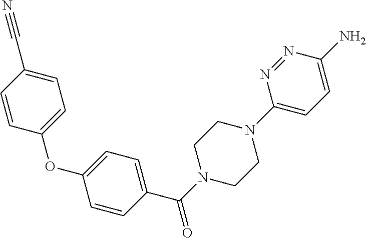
C1=CC(C#N)=CC=C1OC1=CC=C(C(N2CCN(C3=CC=C(N)N=N3)CC2)=O)C=C1
